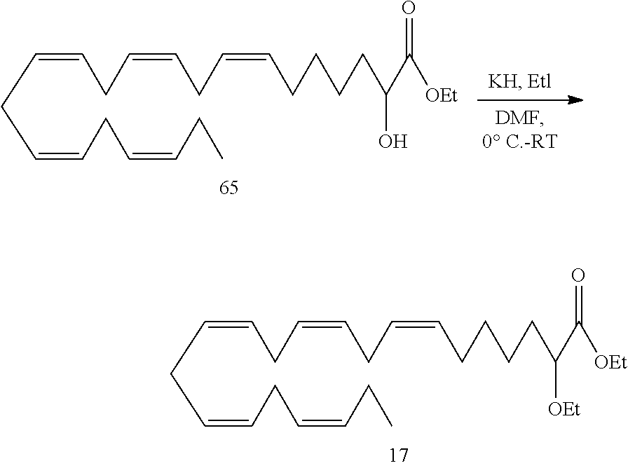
C(=CCC=CCC=CCCCCC(C([OEt])=O)O)CC=CCC=CCC.C(=CCC=CCC=CCCCCC(C([OEt])=O)[OEt])CC=CCC=CCC
